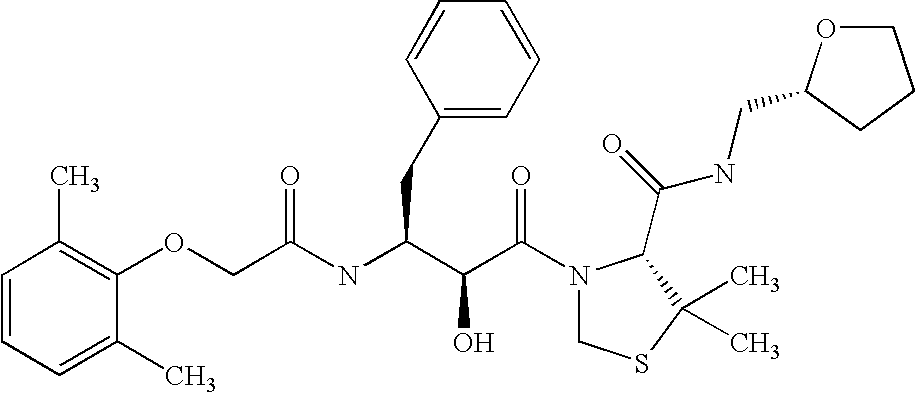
C(C(NC(C(C(N1CSC(C)(C)C1C(NCC1OCCC1)=O)=O)O)CC1=CC=CC=C1)=O)OC1=C(C)C=CC=C1C
